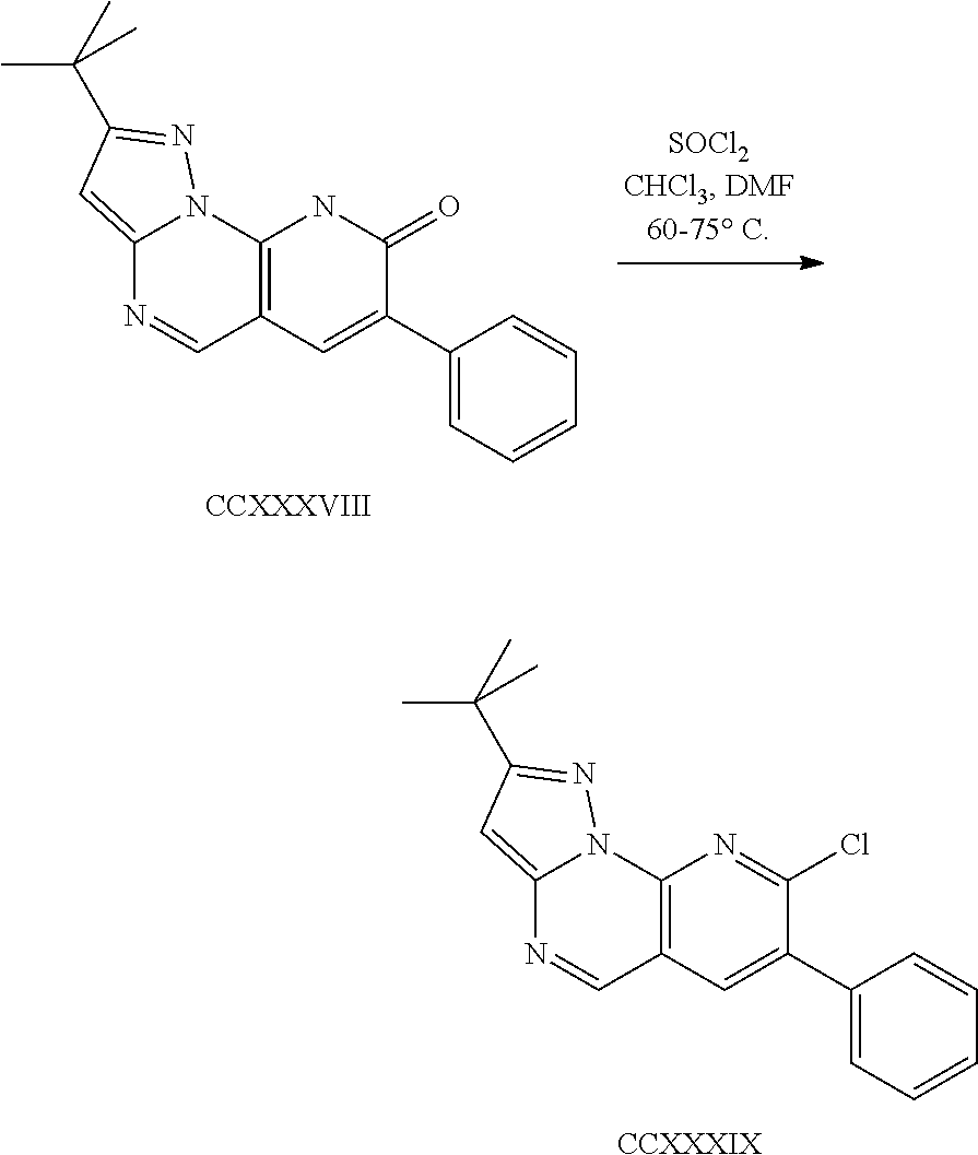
C12=CC(C(C)(C)C)=NN1C1=C(C=N2)C=C(C2=CC=CC=C2)C(Cl)=N1.[CCXXXIX].C12=CC(C(C)(C)C)=NN1C1=C(C=N2)C=C(C2=CC=CC=C2)C(=O)N1.[CCXXXVIII]
